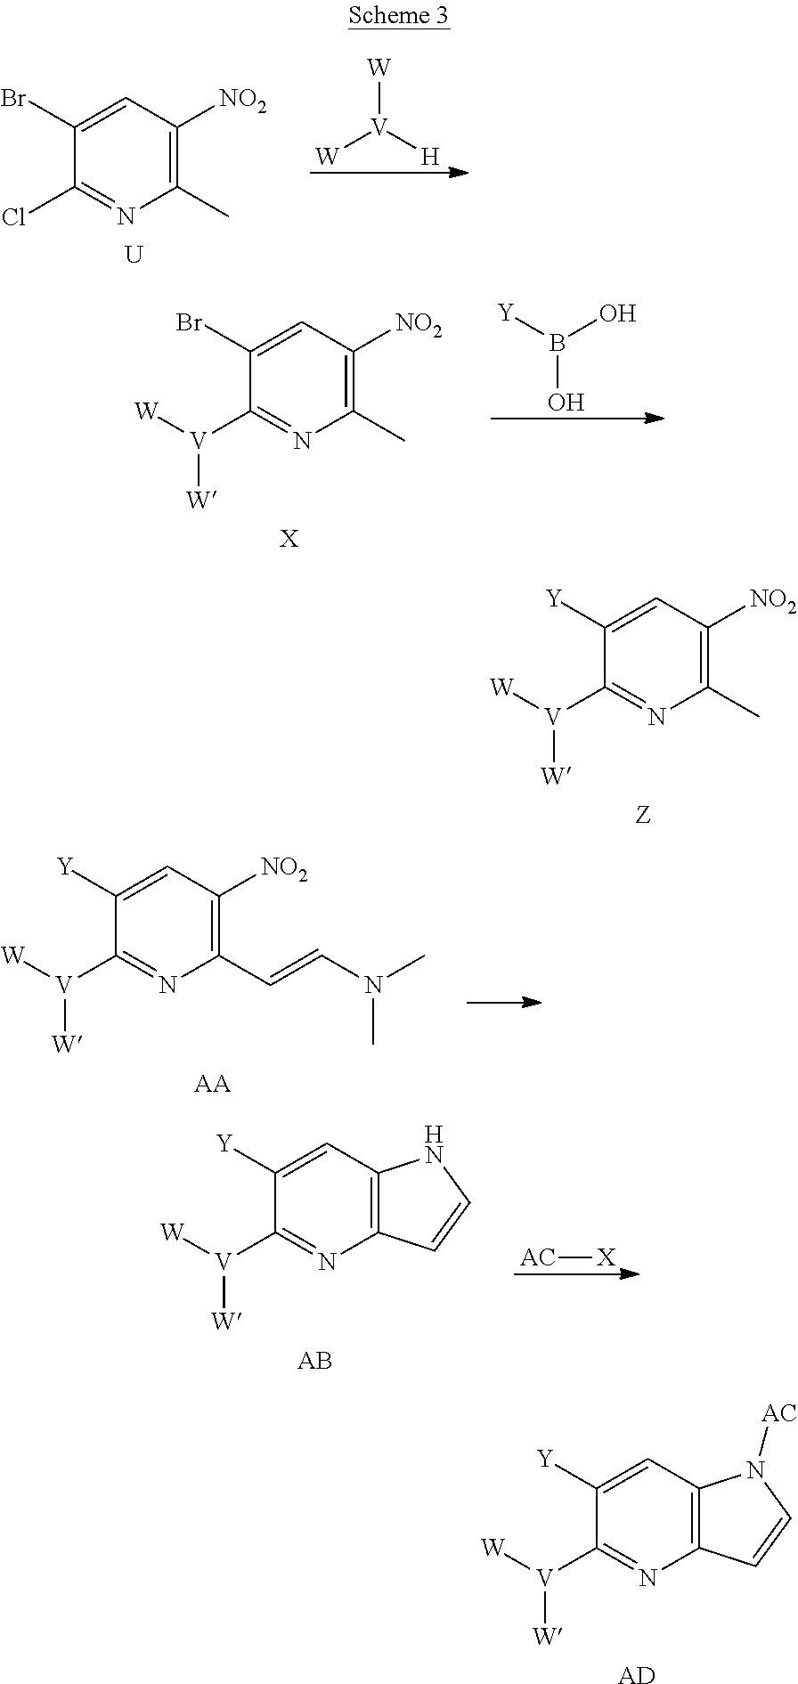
C1(C)=C([NO2])C=C(Br)C(Cl)=N1.[U].[W][V]([H])[W].C1(C)=C([NO2])C=C(Br)C([V]([W])[W])=N1.[X].OB([Y])O.C1(C)=C([NO2])C=C([Y])C([V]([W])[W])=N1.[Z].C1(C=CN(C)C)=C([NO2])C=C([Y])C([V]([W])[W])=N1.[AA].C12=C(C=C([Y])C([V]([W])[W])=N1)NC=C2.[AB].[AC][X].C12=C(C=C([Y])C([V]([W])[W])=N1)N([AC])C=C2.[AD]
